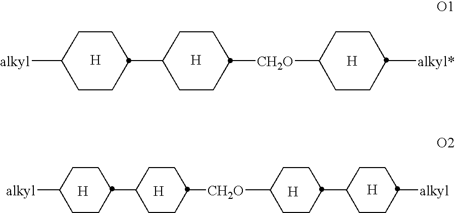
C1CC([alkyl])CCC1C1CCC([CH2O]C2CCC([alkyl*])CC2)CC1.[H].[H].[H].[H].[H].[H].C1CC([alkyl])CCC1C1CCC([CH2O]C2CCC(C3CCC([alkyl])CC3)CC2)CC1.[H]
